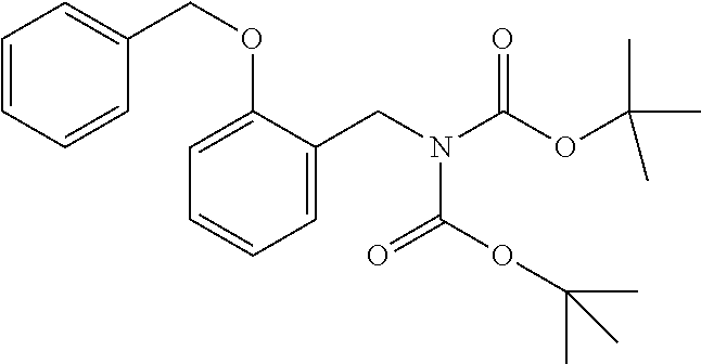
C1=CC=CC(COC2=CC=CC=C2CN(C(OC(C)(C)C)=O)C(OC(C)(C)C)=O)=C1
